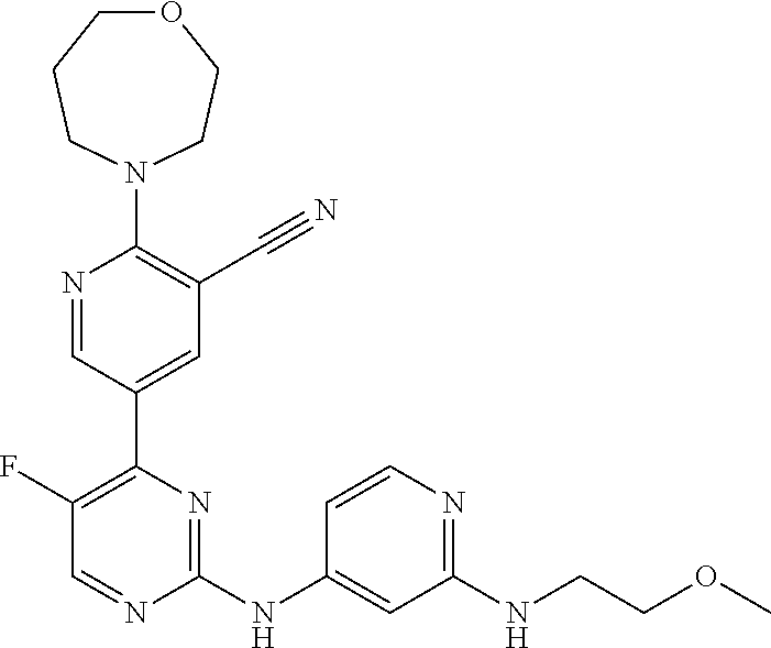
C1(N2CCCOCC2)=C(C#N)C=C(C2=C(F)C=NC(NC3=CC(NCCOC)=NC=C3)=N2)C=N1
